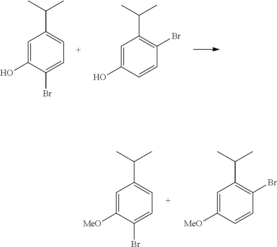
C1=C(O)C=CC(Br)=C1C(C)C.C1=C(O)C(Br)=CC=C1C(C)C.C1=C([MeO])C(Br)=CC=C1C(C)C.C1=C([MeO])C=CC(Br)=C1C(C)C
